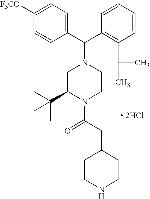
[ 2HCl].C1=C([F3CO])C=CC(C(C2=C(C(C)C)C=CC=C2)N2CC(C(C)(C)C)N(C(CC3CCNCC3)=O)CC2)=C1
